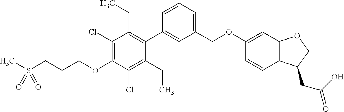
CS(CCCOC1=C(Cl)C(CC)=C(C2=CC(COC3=CC4=C(C=C3)C(CC(O)=O)CO4)=CC=C2)C(CC)=C1Cl)(=O)=O
